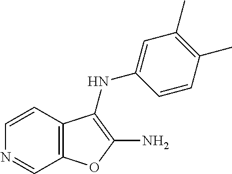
C1=CC2=C(C=N1)OC(N)=C2NC1=CC(C)=C(C)C=C1
